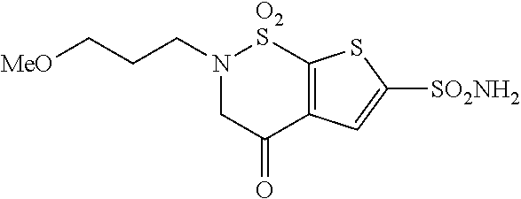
C12=C(C(=O)CN(CCC[MeO])[O2S]1)C=C([SO2NH2])S2
